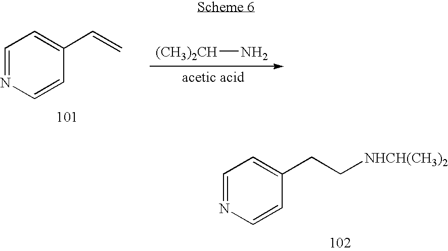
C1=NC=CC(C=C)=C1.[(CH3)2CH]N.C1=NC=CC(CC[NHCH(CH3)2])=C1
